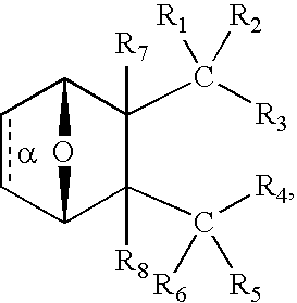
c1cC2C([R8])(C([R4])([R6])[R5])C([R7])(C([R3])([R1])[R2])C1O2.[a]
